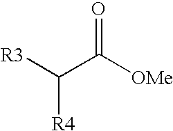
[R3]C(C([OMe])=O)[R4]
